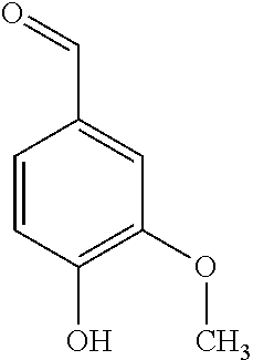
C1=CC(O)=C(OC)C=C1C=O
